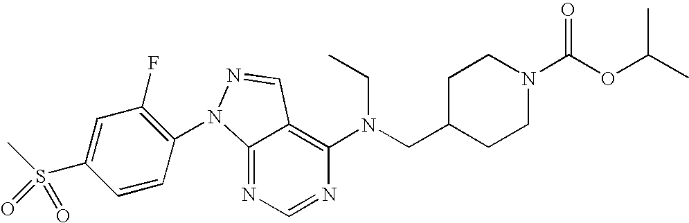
C12=NC=NC(N(CC3CCN(C(OC(C)C)=O)CC3)CC)=C1C=NN2C1=C(F)C=C(S(C)(=O)=O)C=C1
